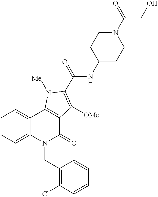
C1(CN2C(=O)C3=C(C4=CC=CC=C24)N([Me])C(C(=O)NC2CCN(C(CO)=O)CC2)=C3[OMe])=C(Cl)C=CC=C1
